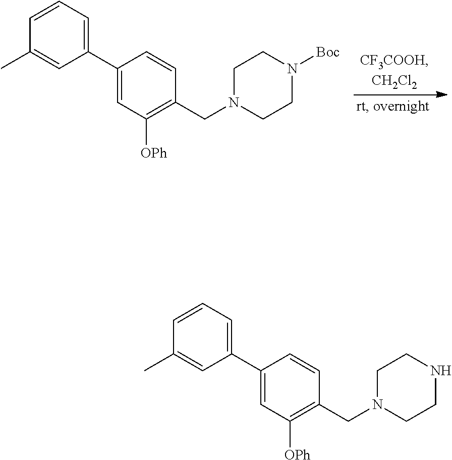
C1(C2=CC=CC(C)=C2)=CC([OPh])=C(CN2CCN([Boc])CC2)C=C1.C1(C2=CC=CC(C)=C2)=CC([OPh])=C(CN2CCNCC2)C=C1
